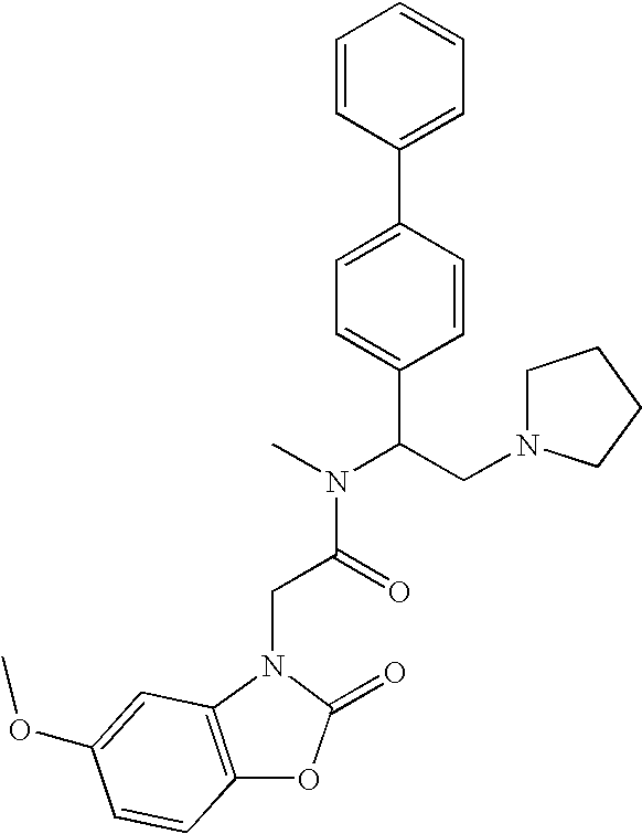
C1=CC(C2=CC=C(C(N(C)C(=O)CN3C4=C(OC3=O)C=CC(OC)=C4)CN3CCCC3)C=C2)=CC=C1
